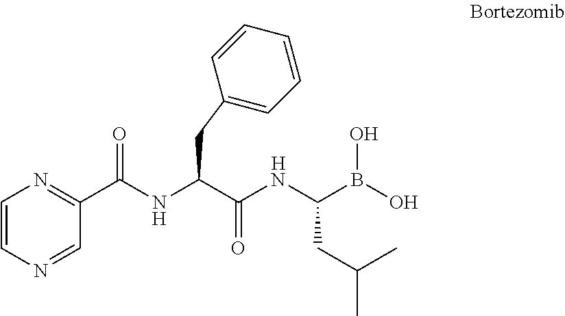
C1=CN=CC(C(NC(C(NC(B(O)O)CC(C)C)=O)CC2=CC=CC=C2)=O)=N1.[H].[H]
